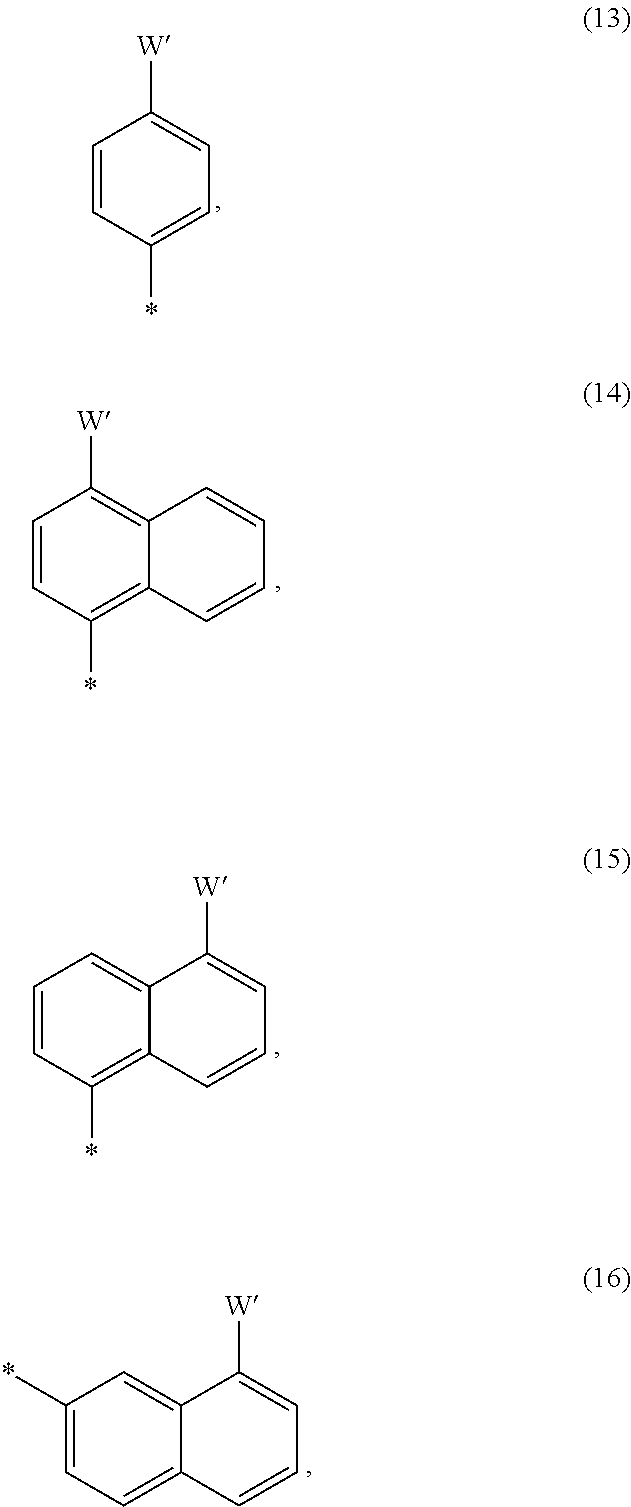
C1=CC(*)=CC=C1[W].C1=CC(*)=C2C(=C1[W])C=CC=C2.C1=CC(*)=C2C(=C1)C([W])=CC=C2.C1(*)=CC=C2C(=C1)C([W])=CC=C2
